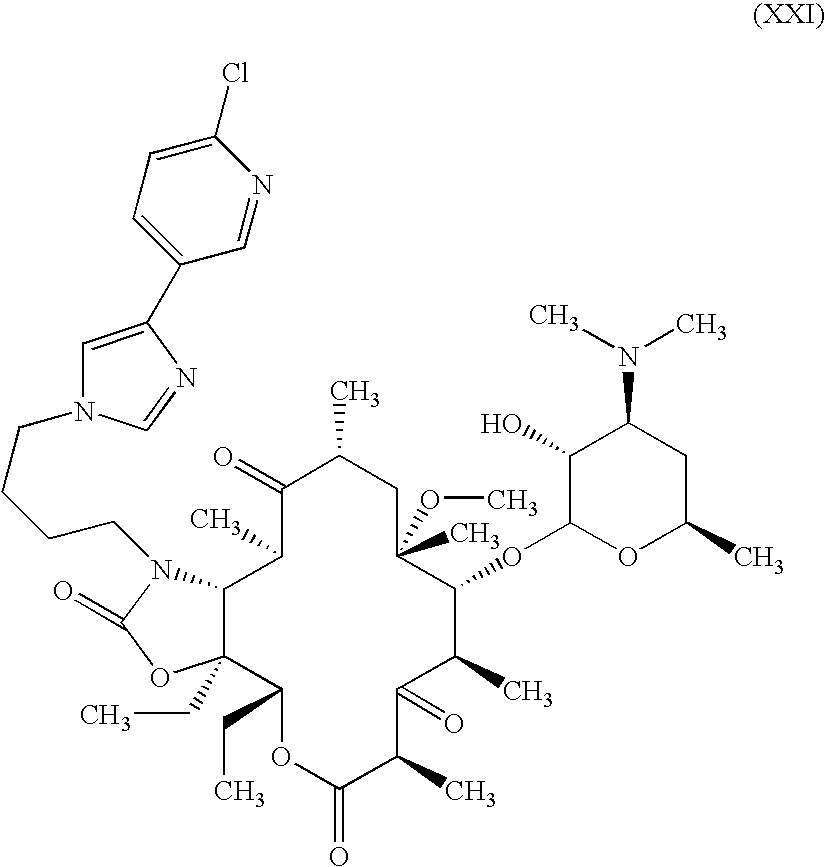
C12C(CC)(C(CC)OC(=O)C(C)C(=O)C(C)C(OC3OC(C)CC(N(C)C)C3O)C(C)(OC)CC(C)C(=O)C1C)OC(=O)N2CCCCN1C=NC(C2=CC=C(Cl)N=C2)=C1
